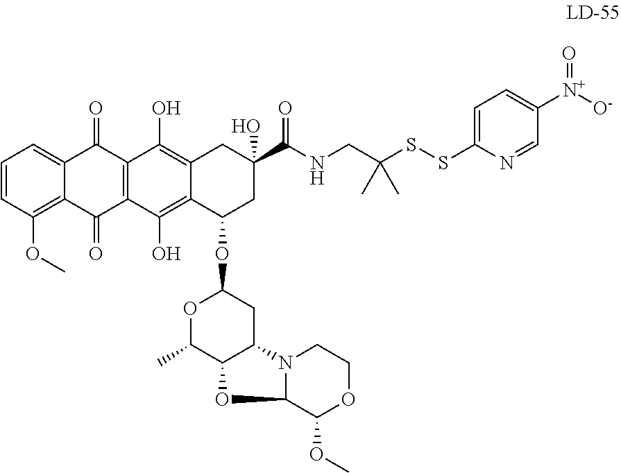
C(C1(O)CC2=C(O)C3=C(C(O)=C2C(OC2OC(C)C4C(C2)N2C(O4)C(OC)OCC2)C1)C(=O)C1=C(OC)C=CC=C1C3=O)(=O)NCC(SSC1=CC=C([N+]([O-])=O)C=N1)(C)C
